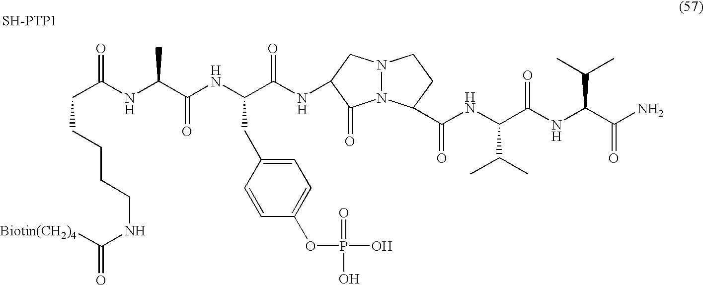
C(C(NC(C(NC(C(NC1CN2N(C1=O)C(C(NC(C(NC(C(N)=O)C(C)C)=O)C(C)C)=O)CC2)=O)CC1=CC=C(OP(=O)(O)O)C=C1)=O)C)=O)CCCCNC(=O)[Biotin(CH2)4].[SH-PTP1]
